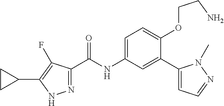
N1=C(C(=O)NC2=CC=C(OCCN)C(C3=CC=NN3C)=C2)C(F)=C(C2CC2)N1
